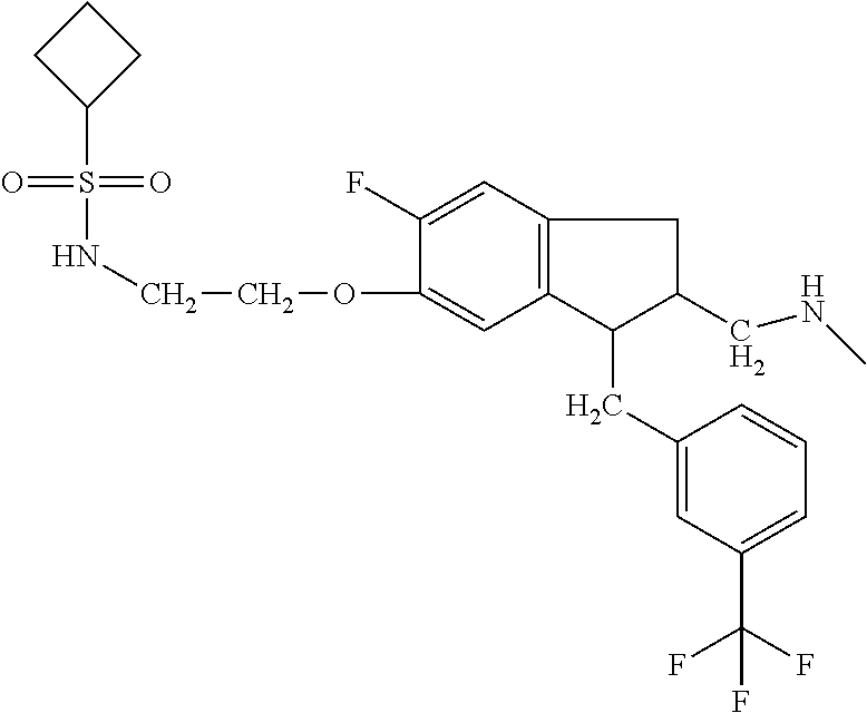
S(=O)(=O)(NCCOC1=CC2=C(C=C1F)CC(CNC)C2CC1=CC(C(F)(F)F)=CC=C1)C1CCC1
